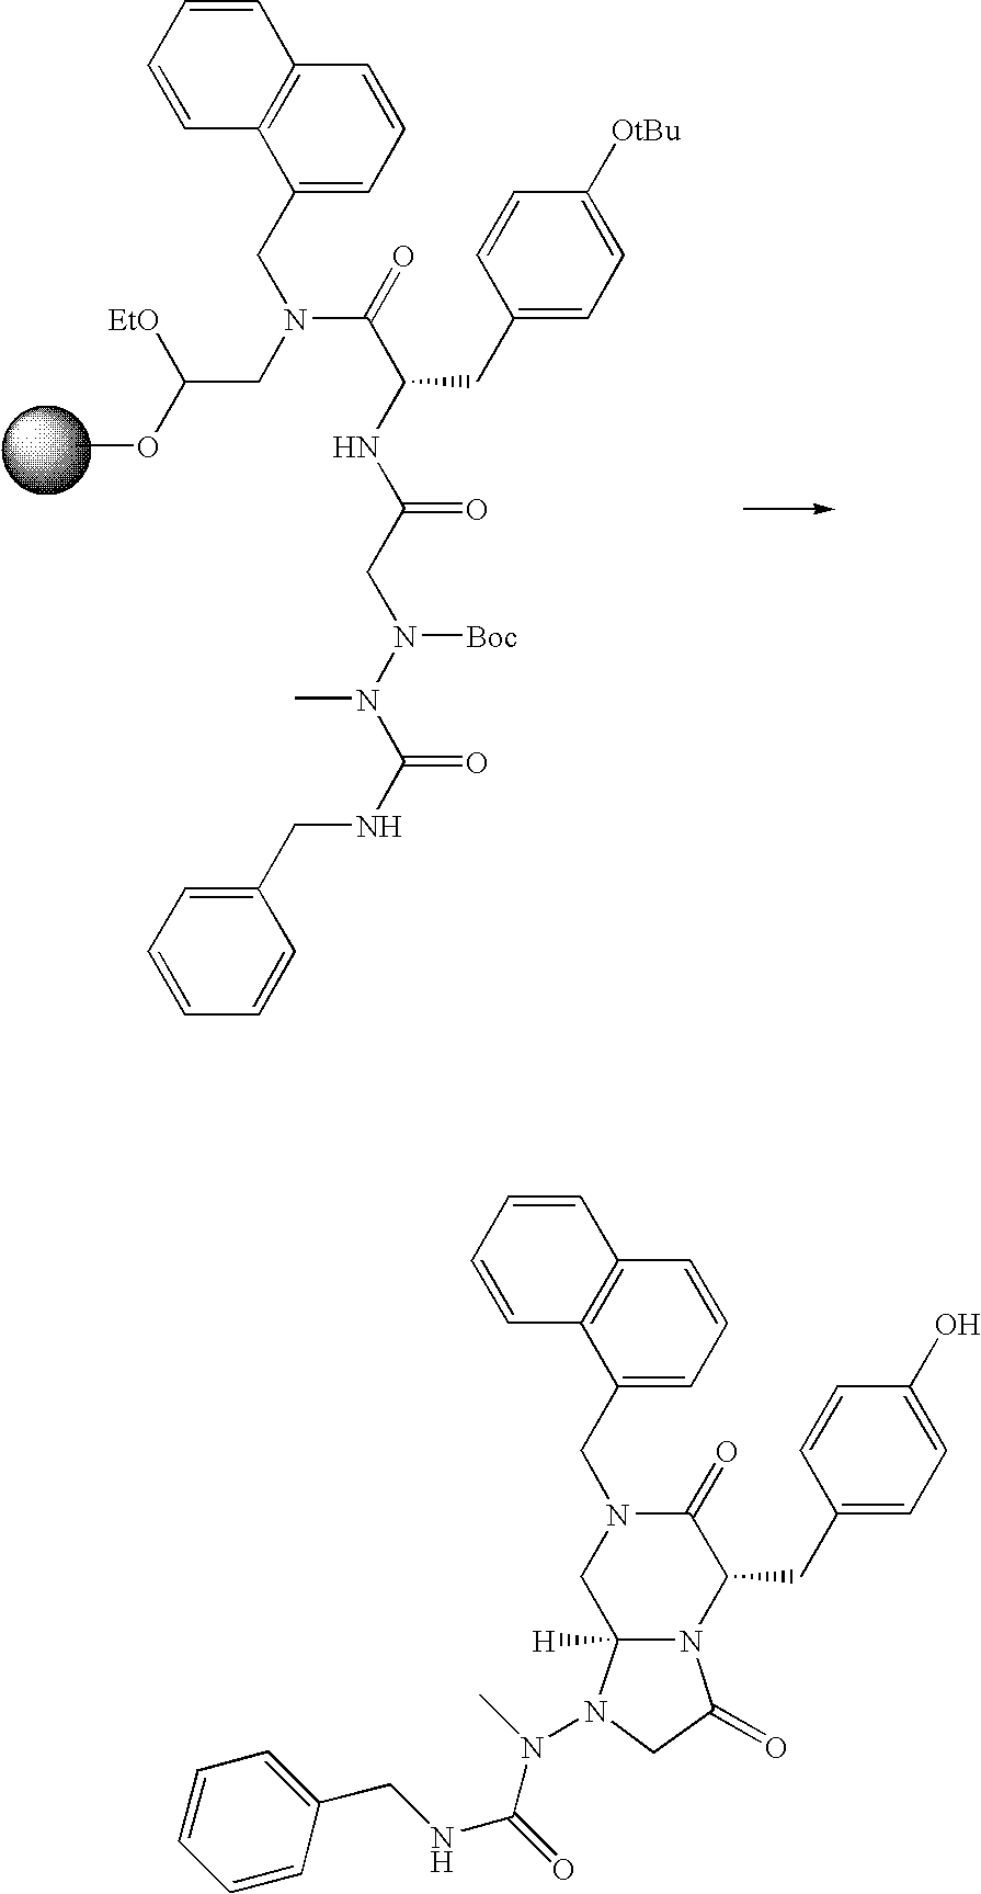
COC(CN(CC1=CC=CC2=C1C=CC=C2)C(C(NC(CN(N(C(NCC1=CC=CC=C1)=O)C)[Boc])=O)CC1=CC=C([OtBu])C=C1)=O)[EtO].C1=CC2=C(C=C1)C(CN1C(=O)C(CC3=CC=C(O)C=C3)N3C([H])(C1)N(N(C(NCC1=CC=CC=C1)=O)C)CC3=O)=CC=C2
